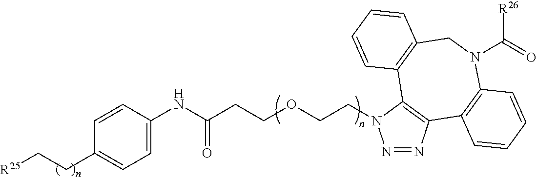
[R25]CCC1=CC=C(NC(CCOCCN2N=NC3=C2C2=C(CN(C(=O)[R26])C4=C3C=CC=C4)C=CC=C2)=O)C=C1
